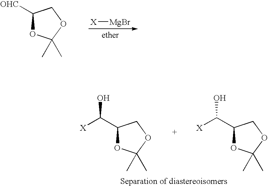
[X][MgBr].C1([OHC])OC(C)(C)OC1.C1(C([X])O)OC(C)(C)OC1.C1(C([X])O)OC(C)(C)OC1
